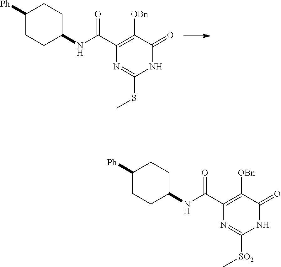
C1([Ph])CCC(NC(C2=C([OBn])C(=O)NC(SC)=N2)=O)CC1.C1([Ph])CCC(NC(C2=C([OBn])C(=O)NC([SO2]C)=N2)=O)CC1
